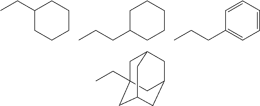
C1(CC)CCCCC1.C1(CCC)CCCCC1.C1(CCC)=CC=CC=C1.C1C2(CC)CC3CC(CC1C3)C2
